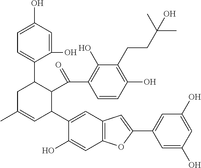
C1=CC(O)=C(CCC(C)(C)O)C(O)=C1C(C1C(C2=CC=C(O)C=C2O)CC(C)=CC1C1=CC2=C(C=C1O)OC(C1=CC(O)=CC(O)=C1)=C2)=O
